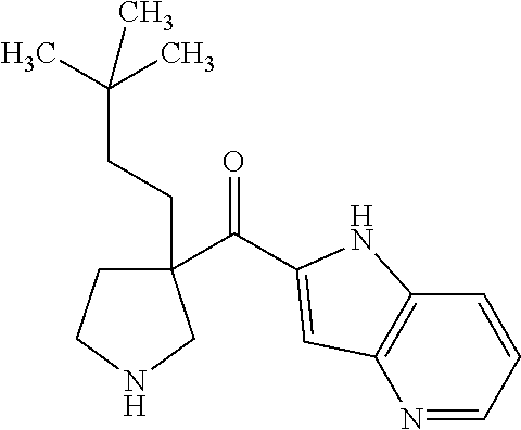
C(=O)(C1(CCC(C)(C)C)CCNC1)C1=CC2=C(C=CC=N2)N1
